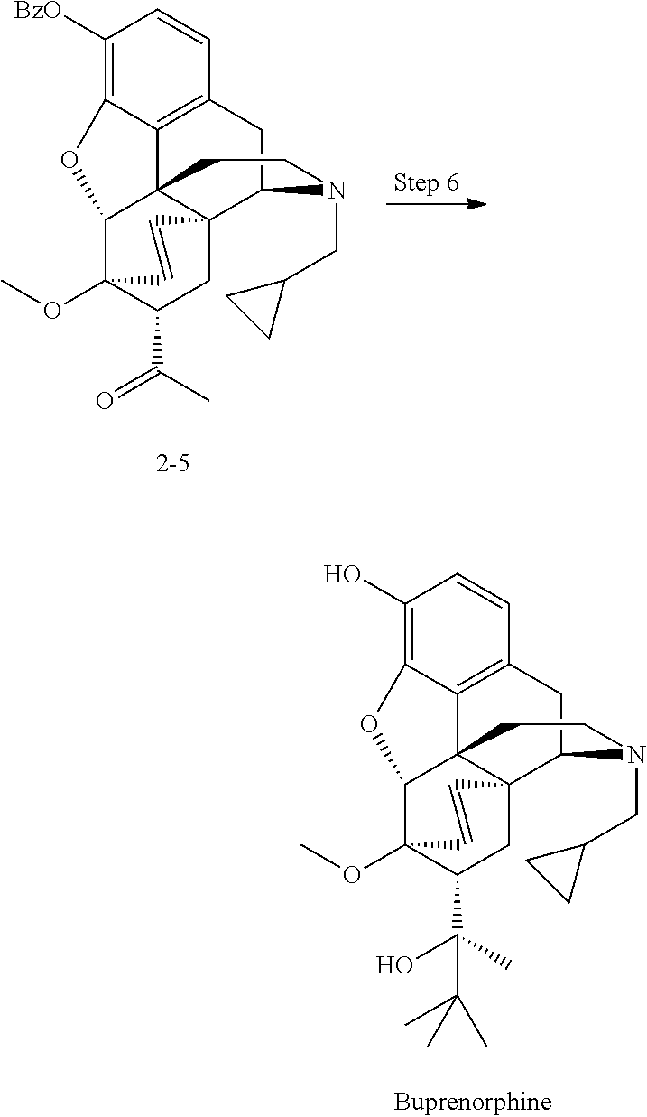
C1C23C45C(C(OC)(C1C(=O)C)C=C2)OC1=C([BzO])C=CC(=C41)CC3N(CC1CC1)CC5.C1C23C45C(C(OC)(C1C(O)(C)C(C)(C)C)C=C2)OC1=C(O)C=CC(=C41)CC3N(CC1CC1)CC5
